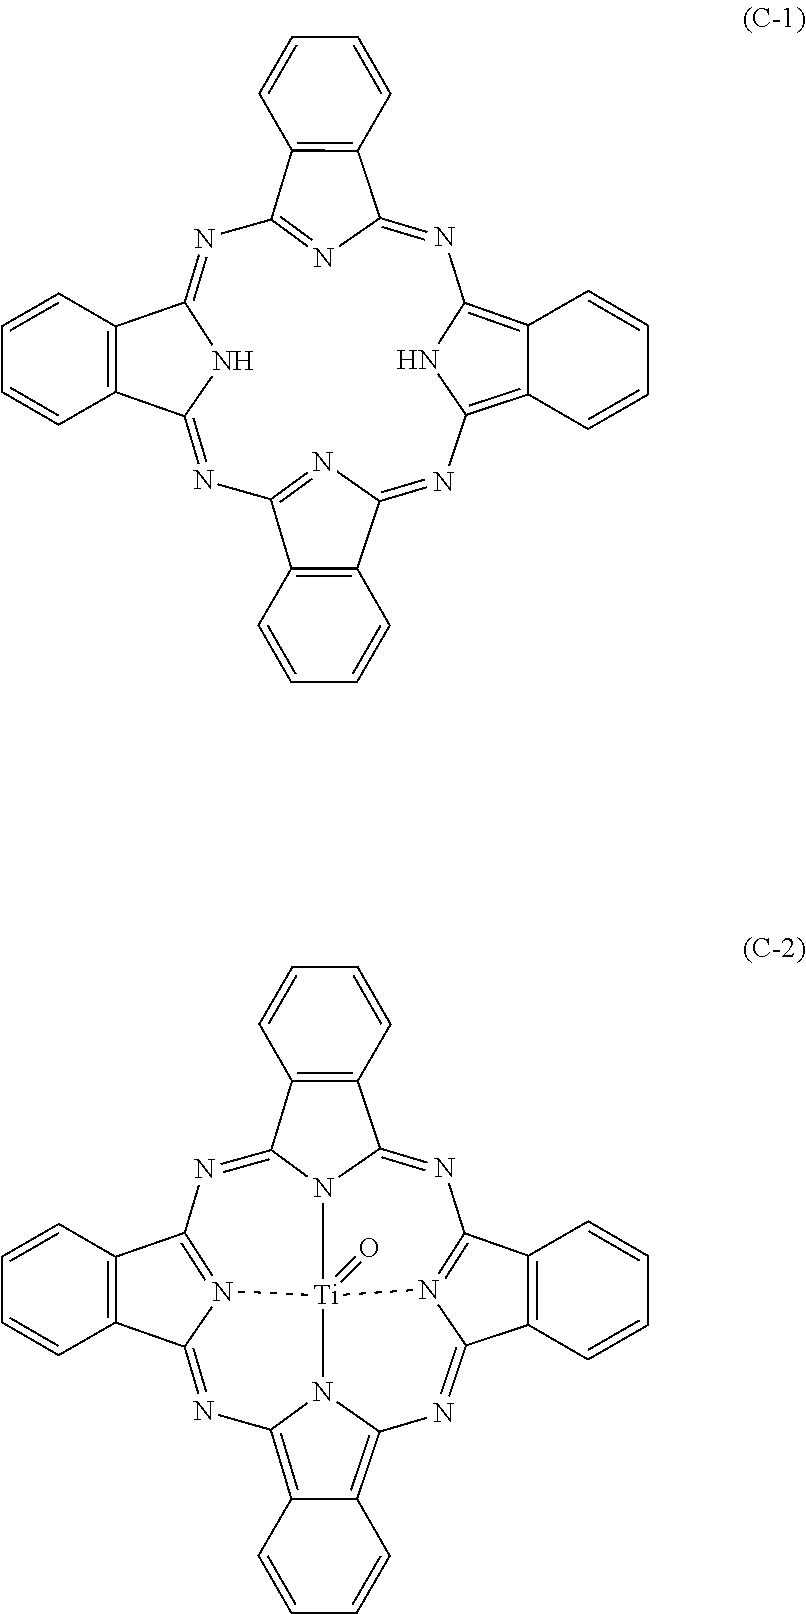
C12=C(C3=NC1=NC1=C4C(=C(N1)N=C1C5=C(C(=N1)N=C1C6=C(C(=N3)N1)C=CC=C6)C=CC=C5)C=CC=C4)C=CC=C2.C12=C3N4C(=C1C=CC=C2)N=C1C2=C(C5=N1[Ti]41(=O)N4=C(C6=C(C4=N3)C=CC=C6)N=C3C4=C(C(=N5)N31)C=CC=C4)C=CC=C2
